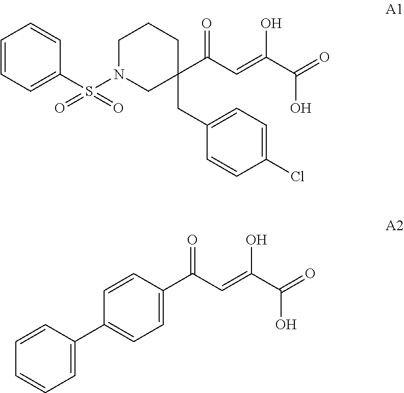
C1=CC=C(S(N2CCCC(C(C=C(C(O)=O)O)=O)(CC3=CC=C(Cl)C=C3)C2)(=O)=O)C=C1.C1=CC(C(C=C(C(=O)O)O)=O)=CC=C1C1=CC=CC=C1
